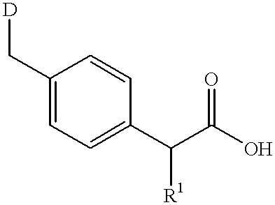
C1(C[D])=CC=C(C(C(O)=O)[R1])C=C1
